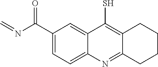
C1(C(N=C)=O)=CC=C2C(=C1)C(S)=C1C(=N2)CCCC1
